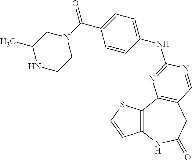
C12=C(C3=C(CC(=O)N1)C=NC(NC1=CC=C(C(=O)N4CC(C)NCC4)C=C1)=N3)SC=C2
